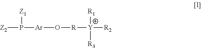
[Z2]P([Ar]O[R][Y]([R2])([R1])[R3])[Z1]
